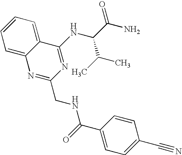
C12=CC=CC=C1N=C(CNC(C1=CC=C(C#N)C=C1)=O)N=C2NC(C(C)C)C(=O)N
